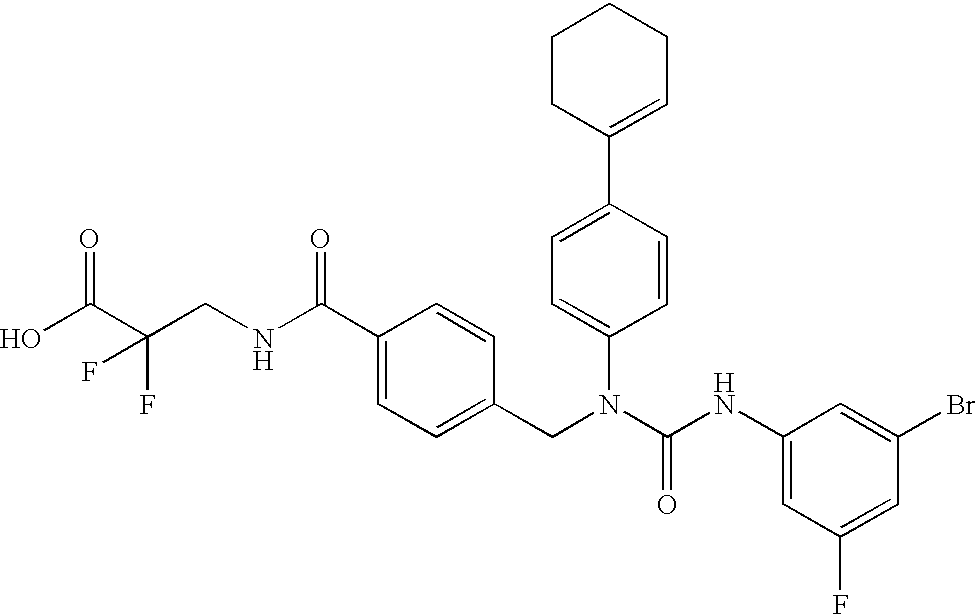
OC(C(CNC(C1=CC=C(CN(C(NC2=CC(F)=CC(Br)=C2)=O)C2=CC=C(C3=CCCCC3)C=C2)C=C1)=O)(F)F)=O
